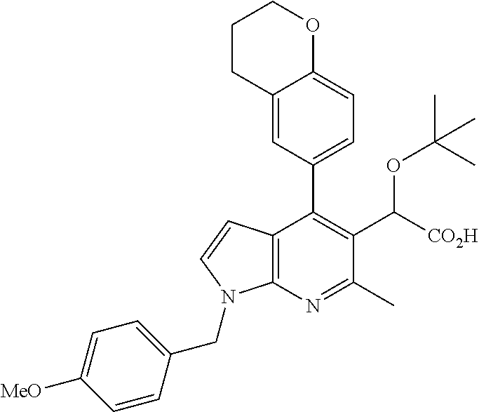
C12=C(N=C(C)C(C([CO2H])OC(C)(C)C)=C1C1=CC=C3C(=C1)CCCO3)N(CC1=CC=C([MeO])C=C1)C=C2
